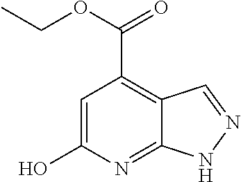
C1=C(O)N=C2C(=C1C(OCC)=O)C=NN2
